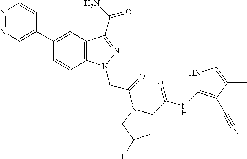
N1=NC=C(C2=CC3=C(C=C2)N(CC(=O)N2C(C(=O)NC4=C(C#N)C(C)=CN4)CC(F)C2)N=C3C(N)=O)C=C1
